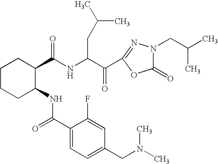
N(C(C(C1=NN(CC(C)C)C(=O)O1)=O)CC(C)C)C(=O)C1CCCCC1NC(=O)C1=CC=C(CN(C)C)C=C1F
